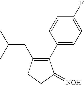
C1=C(F)C=CC(C2=C(CC(C)C)CCC2=[NOH])=C1
